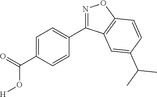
C1(C(=O)O[H])=CC=C(C2=NOC3=C2C=C(C(C)C)C=C3)C=C1
